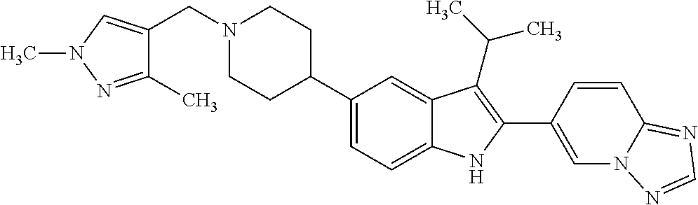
N1(CC2=CN(C)N=C2C)CCC(C2=CC=C3C(=C2)C(C(C)C)=C(C2=CN4C(=NC=N4)C=C2)N3)CC1
